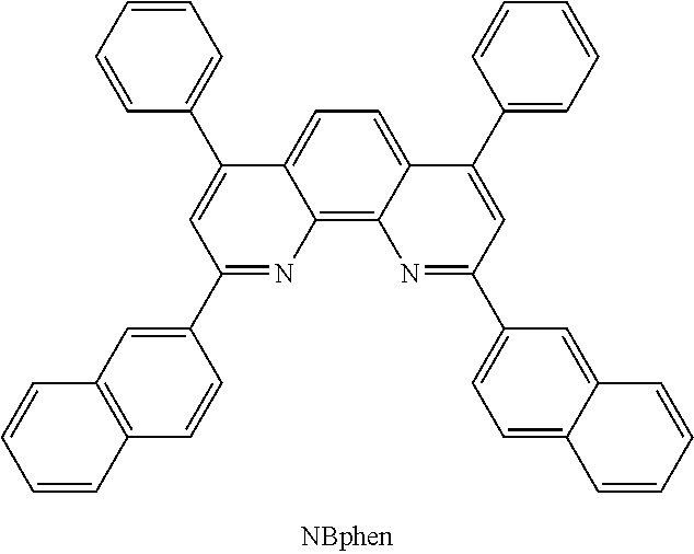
C1=CC=CC2=C1C=C(C1=NC3=C4C(=CC=C3C(C3=CC=CC=C3)=C1)C(C1=CC=CC=C1)=CC(C1=CC=C3C(=C1)C=CC=C3)=N4)C=C2
